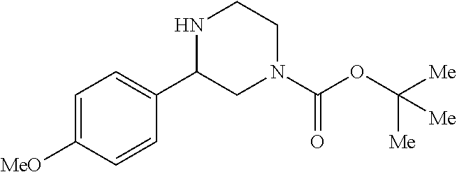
C1=C([MeO])C=CC(C2CN(C(OC([Me])([Me])[Me])=O)CCN2)=C1
